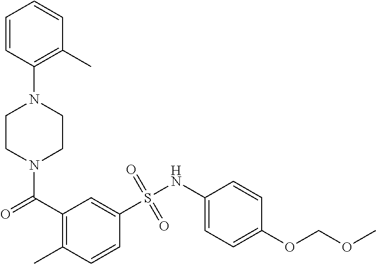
N1(C(C2=C(C)C=CC(S(NC3=CC=C(OCOC)C=C3)(=O)=O)=C2)=O)CCN(C2=C(C)C=CC=C2)CC1
